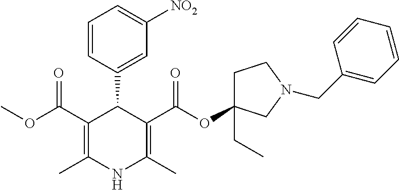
C1=CC(C2C(C(OC)=O)=C(C)NC(C)=C2C(OC2(CC)CCN(CC3=CC=CC=C3)C2)=O)=CC([NO2])=C1
